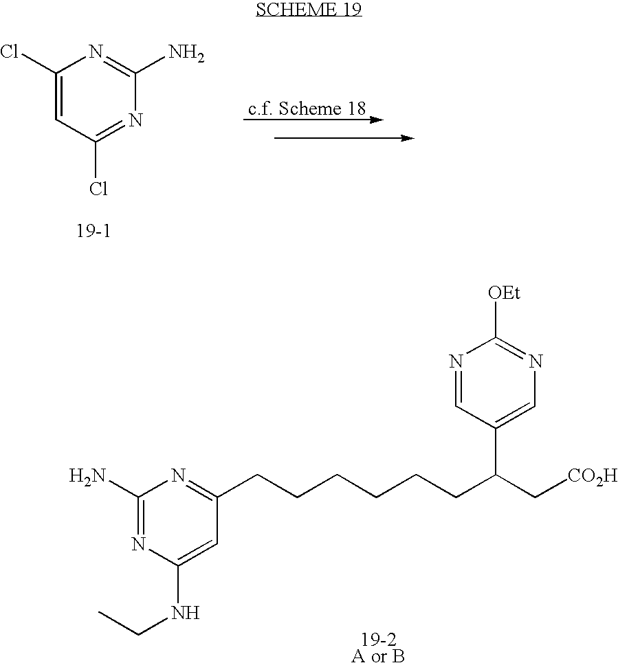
C1(Cl)=CC(Cl)=NC(N)=N1.C1(N)=NC(NCC)=CC(CCCCCCC(C2=CN=C([OEt])N=C2)C[CO2H])=N1
